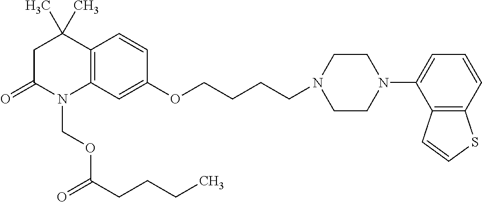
C1C(=O)N(COC(=O)CCCC)C2=C(C1(C)C)C=CC(OCCCCN1CCN(C3=CC=CC4=C3C=CS4)CC1)=C2
